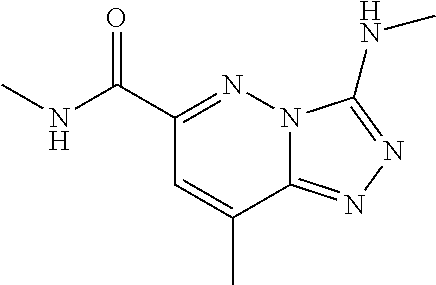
C12=NN=C(NC)N1N=C(C(NC)=O)C=C2C
